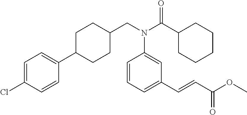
C(N(C(C1CCCCC1)=O)C1=CC(C=CC(=O)OC)=CC=C1)C1CCC(C2=CC=C(Cl)C=C2)CC1
